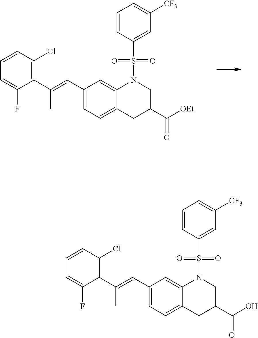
C1(C=C(C2=C(Cl)C=CC=C2F)C)=CC=C2C(=C1)N(S(=O)(=O)C1=CC([CF3])=CC=C1)CC(C([OEt])=O)C2.C1(C=C(C2=C(Cl)C=CC=C2F)C)=CC=C2C(=C1)N(S(=O)(=O)C1=CC([CF3])=CC=C1)CC(C(O)=O)C2
